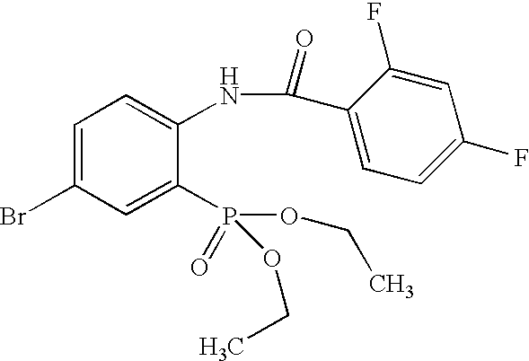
C1=C(Br)C=C(P(OCC)(OCC)=O)C(NC(C2=CC=C(F)C=C2F)=O)=C1
